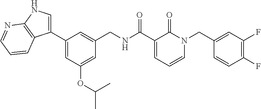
C1=C(OC(C)C)C=C(C2=CNC3=C2C=CC=N3)C=C1CNC(C1=CC=CN(CC2=CC(F)=C(F)C=C2)C1=O)=O
